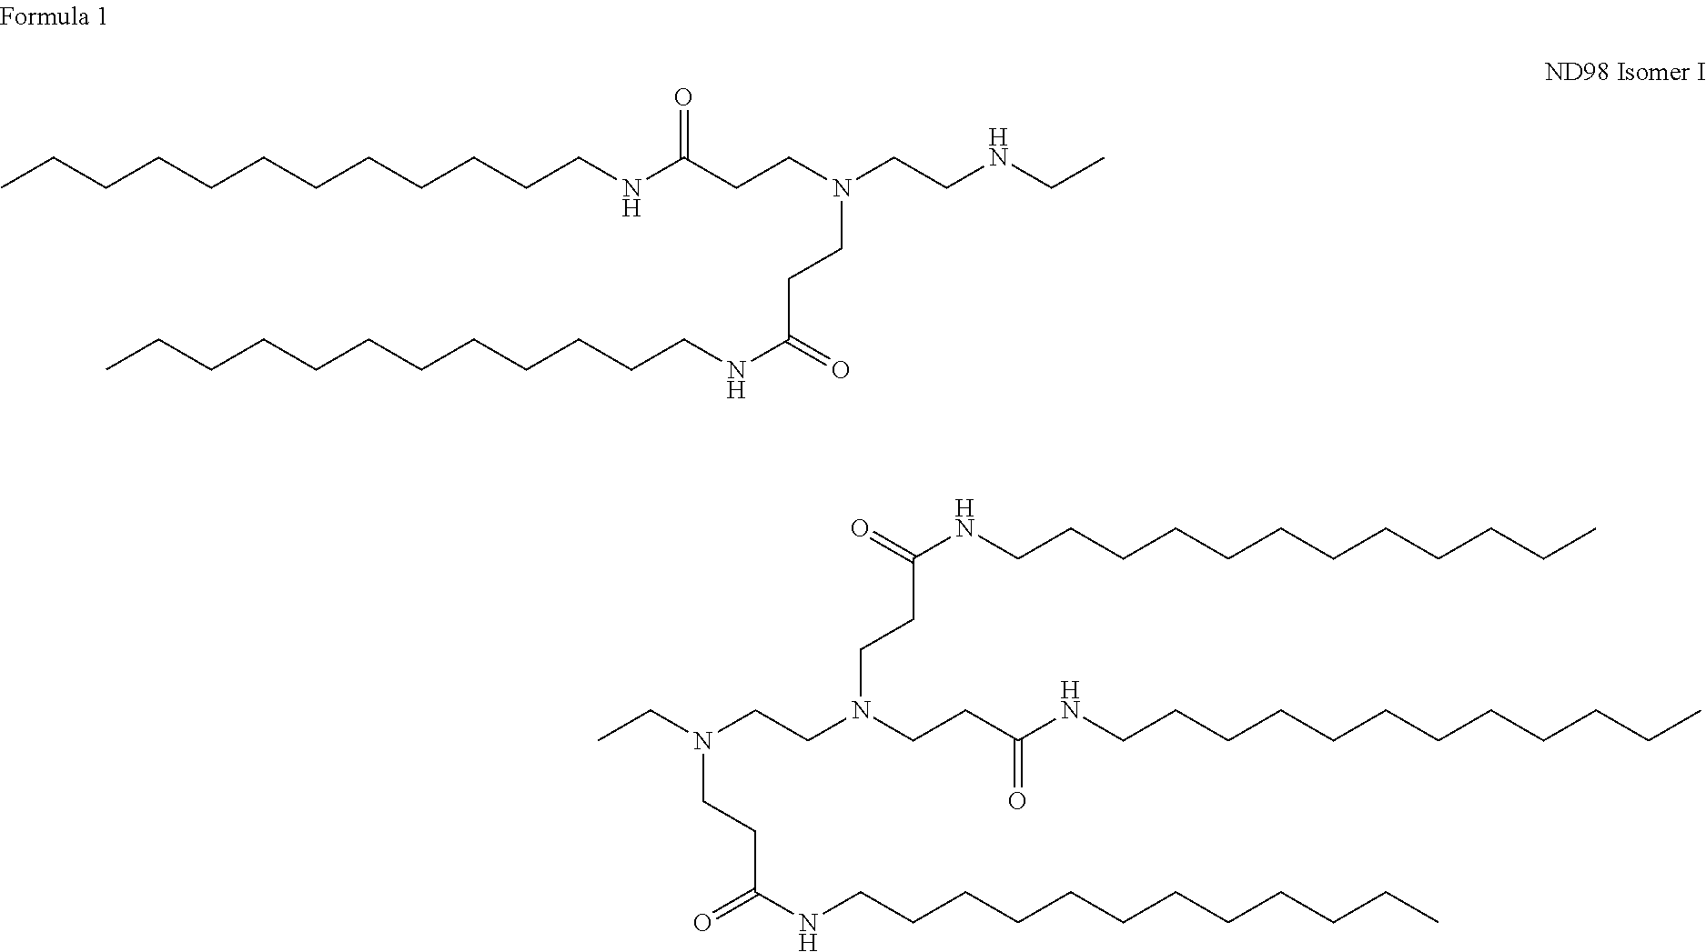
CCCCCCCCCCCCNC(CCN(CCC(NCCCCCCCCCCCC)=O)CCNCC)=O.N(CCC(NCCCCCCCCCCCC)=O)(CCN(CCC(NCCCCCCCCCCCC)=O)CCC(NCCCCCCCCCCCC)=O)CC
